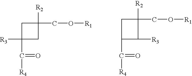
C1C(C([R4])=O)([R3])CC1(CO[R1])[R2].C1C(C(=O)[R4])C([R3])C1([R2])CO[R1]
